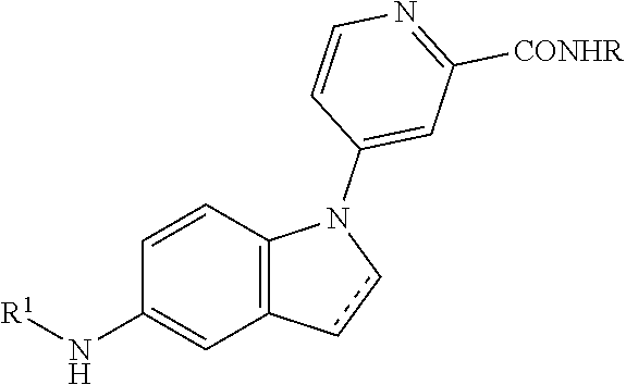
C1=CC2=C(C=C1N[R1])ccN2C1=CC([CONHR])=NC=C1
